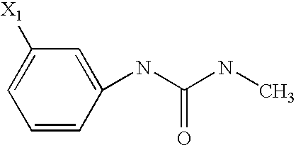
C1=CC(NC(NC)=O)=CC([X1])=C1
